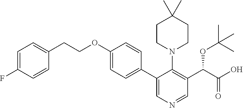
C1(C2=CN=CC(C(C(O)=O)OC(C)(C)C)=C2N2CCC(C)(C)CC2)=CC=C(OCCC2=CC=C(F)C=C2)C=C1
